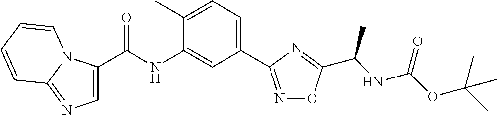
C1=C(C(NC2=CC(C3=NOC(C(NC(OC(C)(C)C)=O)C)=N3)=CC=C2C)=O)N2C(=N1)C=CC=C2
